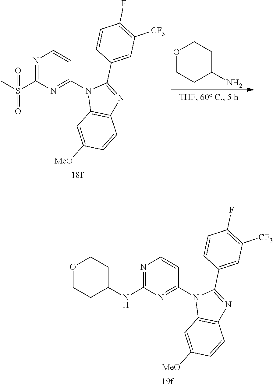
N1=C(S(C)(=O)=O)N=C(N2C3=C(N=C2C2=CC([CF3])=C(F)C=C2)C=CC([MeO])=C3)C=C1.O1CCC(N)CC1.N1=C(NC2CCOCC2)N=C(N2C3=C(N=C2C2=CC([CF3])=C(F)C=C2)C=CC([MeO])=C3)C=C1
